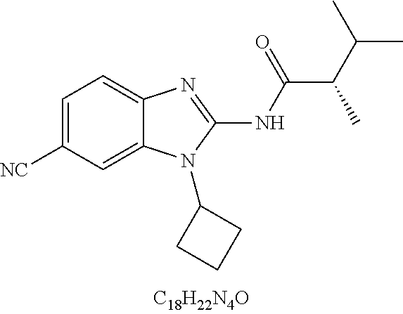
C1=C([CN])C=C2C(=C1)N=C(NC(C(C(C)C)C)=O)N2C1CCC1
